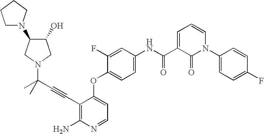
C1(F)=CC(NC(C2=CC=CN(C3=CC=C(F)C=C3)C2=O)=O)=CC=C1OC1=CC=NC(N)=C1C#CC(N1CC(N2CCCC2)C(O)C1)(C)C
